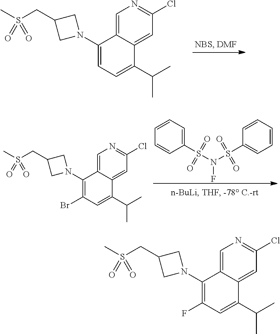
C1(N2CC(CS(C)(=O)=O)C2)=CC=C(C(C)C)C2=CC(Cl)=NC=C12.C1(N2CC(CS(C)(=O)=O)C2)=C(Br)C=C(C(C)C)C2=CC(Cl)=NC=C12.N(F)(S(C1=CC=CC=C1)(=O)=O)S(C1=CC=CC=C1)(=O)=O.C1(N2CC(CS(C)(=O)=O)C2)=C(F)C=C(C(C)C)C2=CC(Cl)=NC=C12
